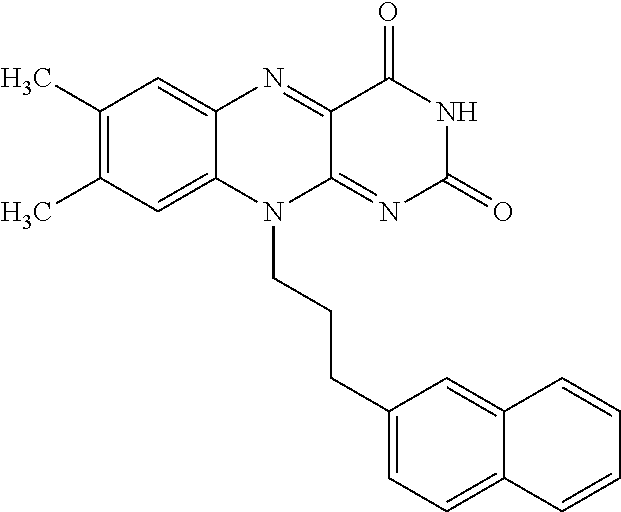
C1(C)=C(C)C=C2C(=C1)N=C1C(=NC(=O)NC1=O)N2CCCC1=CC=C2C(=C1)C=CC=C2
